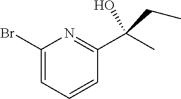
C1(Br)=CC=CC(C(C)(O)CC)=N1
